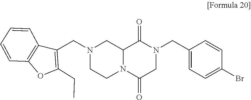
C12=C(C(CN3CCN4C(C3)C(=O)N(CC3=CC=C(Br)C=C3)CC4=O)=C(CC)O1)C=CC=C2
